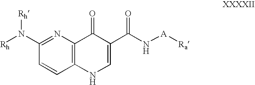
C1=CC2=C(N=C1N([Rh])[Rh])C(=O)C(C(N[A][Ra])=O)=CN2
